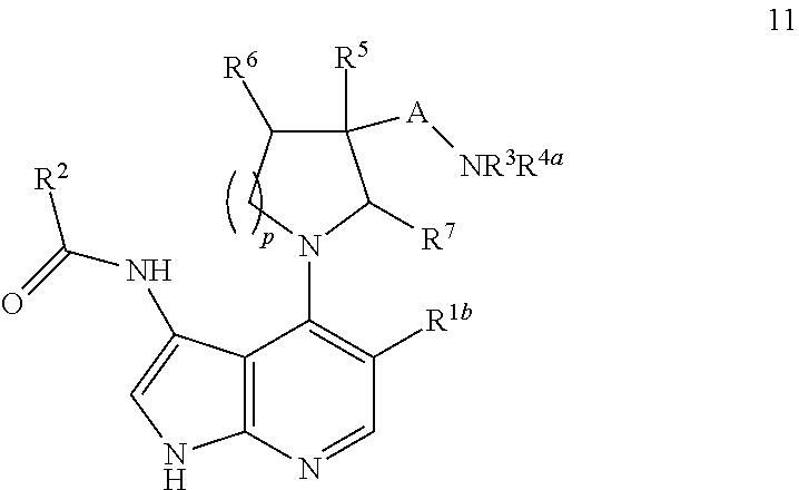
C12=C(N=CC([R1b])=C1N1C([R7])C([R5])([A][NR3R4a])C([R6])C1)NC=C2NC([R2])=O
